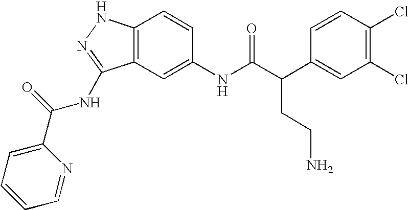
C12=C(C=C(NC(C(C3=CC(Cl)=C(Cl)C=C3)CCN)=O)C=C1)C(NC(C1=CC=CC=N1)=O)=NN2
